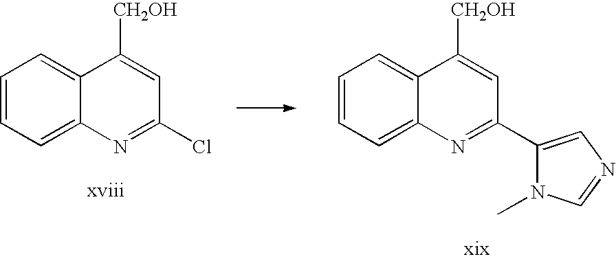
C1=CC=C2C(=C1)C([CH2OH])=CC(Cl)=N2.C1=CC=C2C(=C1)C([CH2OH])=CC(C1=CN=CN1C)=N2
